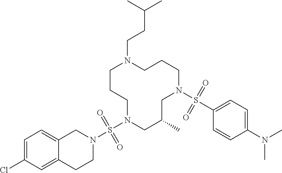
C1CCN(S(N2CC3=CC=C(Cl)C=C3CC2)(=O)=O)CC(C)CN(S(C2=CC=C(N(C)C)C=C2)(=O)=O)CCCN1CCC(C)C
